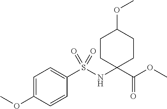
C1=CC(S(NC2(C(OC)=O)CCC(OC)CC2)(=O)=O)=CC=C1OC
